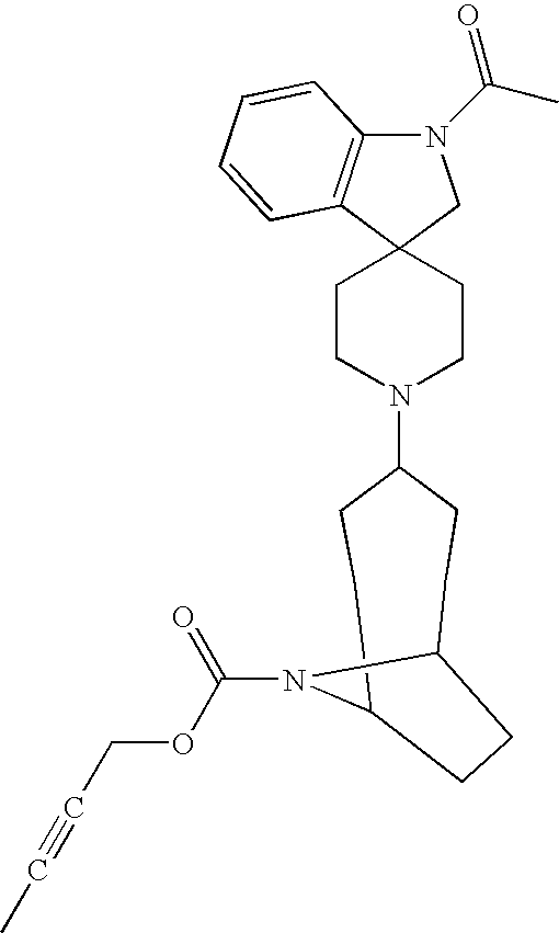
C1CN(C2CCC3N(C(OCC#CC)=O)C(CC2)CC3)CCC12CN(C(C)=O)C1=C2C=CC=C1
